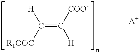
[H]C([R1OOC])=C([COO-])[H]
